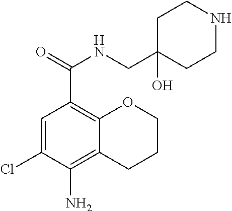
C1=C(Cl)C(N)=C2C(=C1C(=O)NCC1(O)CCNCC1)OCCC2
